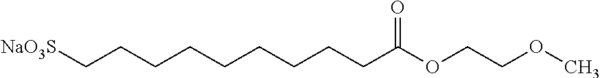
C(CCCCCCCC(OCCOC)=O)C[NaO3S]
